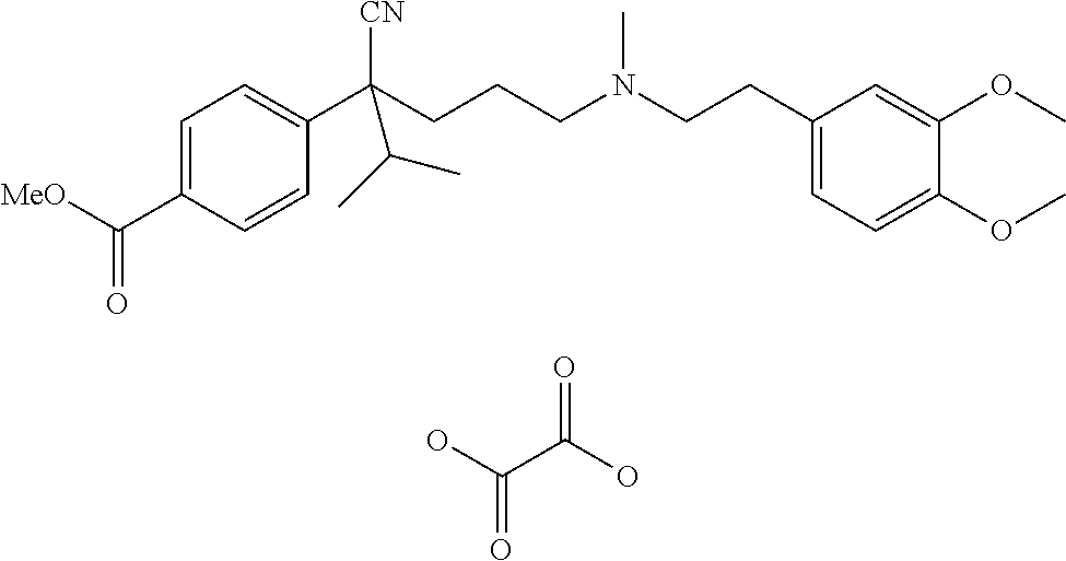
C1=C(C(=O)[MeO])C=CC(C(CCCN(CCC2=CC=C(OC)C(OC)=C2)C)([CN])C(C)C)=C1.OC(C(O)=O)=O
